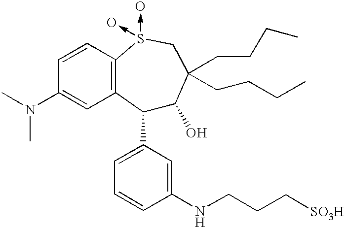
C1(C2=CC=CC(NCCC[SO3H])=C2)C(O)C(CCCC)(CCCC)CS(->O)(->O)C2=C1C=C(N(C)C)C=C2
